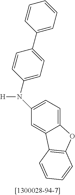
C1(C2=CC=C(N(C3=CC=C4C(=C3)C3=C(O4)C=CC=C3)[H])C=C2)=CC=CC=C1
